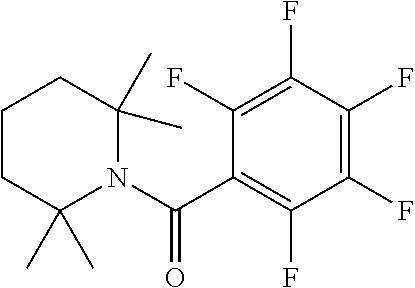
C1CC(C)(C)N(C(=O)C2=C(F)C(F)=C(F)C(F)=C2F)C(C)(C)C1
